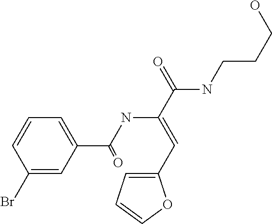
C1(Br)=CC(C(NC(C(NCCCO)=O)=CC2=CC=CO2)=O)=CC=C1
